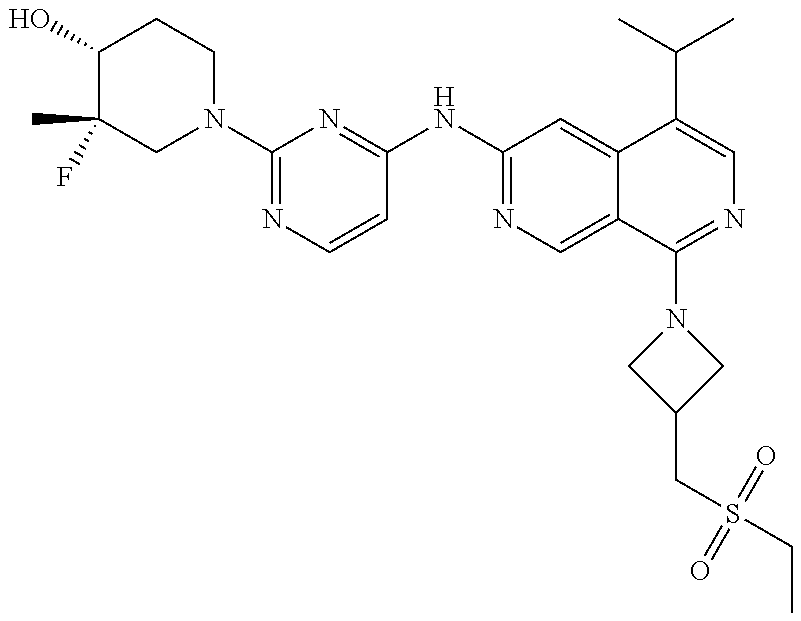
C1(O)C(F)(C)CN(C2=NC=CC(NC3=NC=C4C(=C3)C(C(C)C)=CN=C4N3CC(CS(CC)(=O)=O)C3)=N2)CC1
